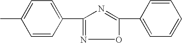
C1(C)=CC=C(C2=NOC(C3=CC=CC=C3)=N2)C=C1
